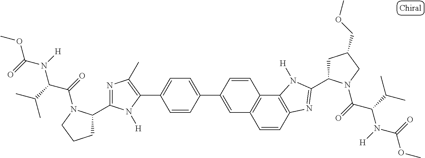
C1=CC(C2=CC=C(C3=C(C)N=C(C4CCCN4C(=O)C(C(C)C)N([H])C(=O)OC)N3[H])C=C2)=CC2=C1C1=C(C=C2)N=C(C2CC(COC)CN2C(=O)C(C(C)C)N([H])C(=O)OC)N1[H]
